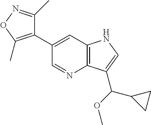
C1(C)=NOC(C)=C1C1=CC2=C(N=C1)C(C(OC)C1CC1)=CN2
